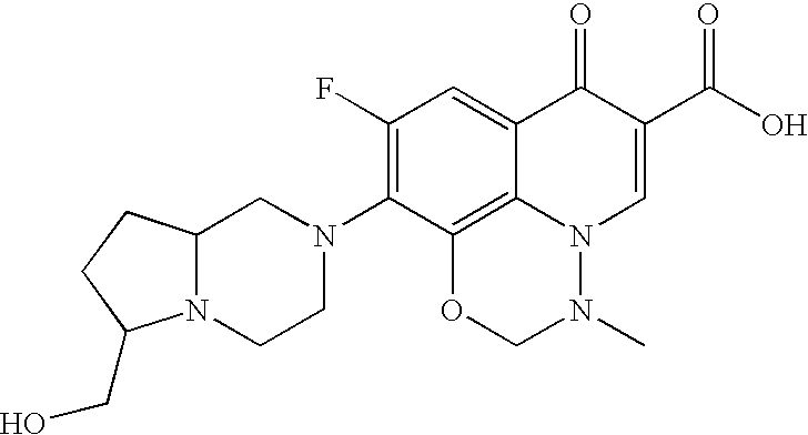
C1(F)=C(N2CCN3C(C2)CCC3CO)C2=C3C(=C1)C(=O)C(C(O)=O)=CN3N(C)CO2
